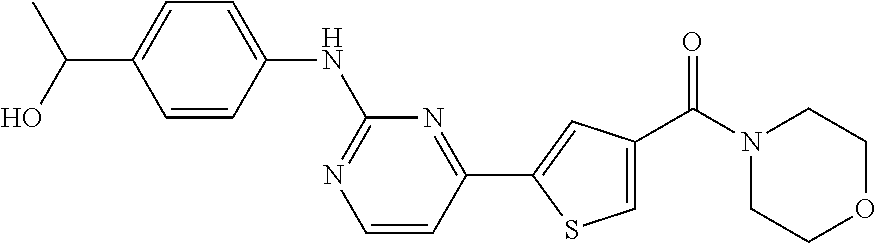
C1=CC(C2=CC(C(N3CCOCC3)=O)=CS2)=NC(NC2=CC=C(C(O)C)C=C2)=N1
